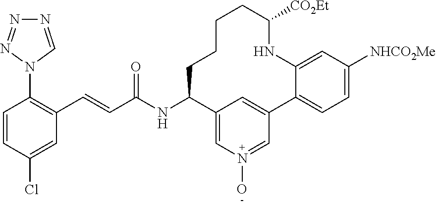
C1=CC(Cl)=CC(C=CC(NC2C3=CN(O)=CC(=C3)C3=CC=C([NHCO2Me])C=C3NC([CO2Et])CCCC2)=O)=C1N1C=NN=N1
